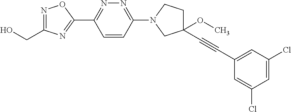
OCC1=NOC(C2=NN=C(N3CCC(OC)(C#CC4=CC(Cl)=CC(Cl)=C4)C3)C=C2)=N1
